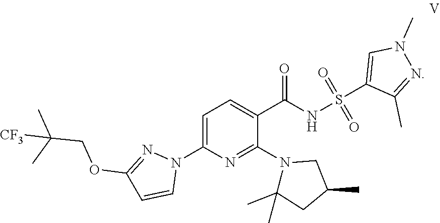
C1(C)(C)CC(C)CN1C1=NC(N2N=C(OCC(C)(C)[CF3])C=C2)=CC=C1C(NS(=O)(=O)C1=CN(C)N=C1C)=O
